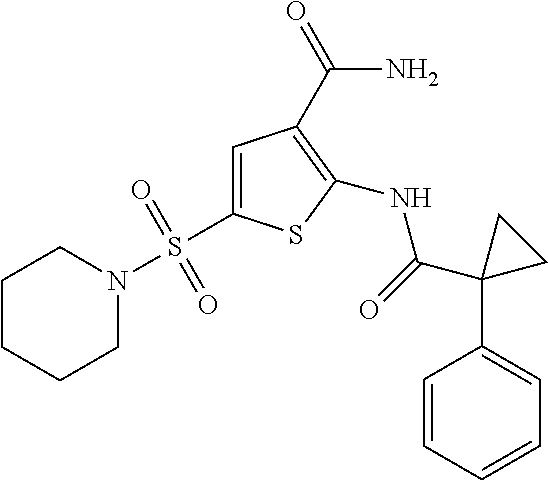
C1=C(S(N2CCCCC2)(=O)=O)SC(NC(=O)C2(C3=CC=CC=C3)CC2)=C1C(=O)N
